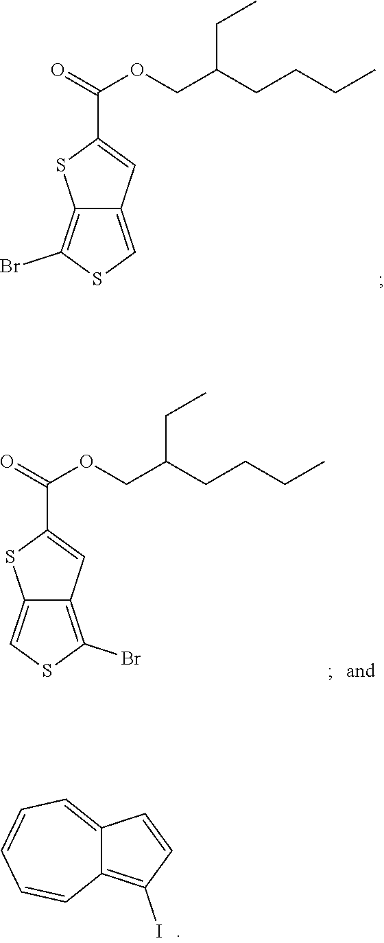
C12=CSC(Br)=C1C=C(C(OCC(CCCC)CC)=O)S2.C12=CC=CC=CC1=C(I)C=C2.C12=C(Br)SC=C1C=C(C(OCC(CCCC)CC)=O)S2
